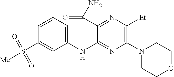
C1(NC2=NC(N3CCOCC3)=C([Et])N=C2C(N)=O)=CC=CC(S([Me])(=O)=O)=C1
